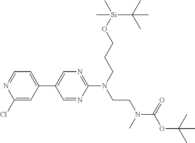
C1=NC(Cl)=CC(C2=CN=C(N(CCN(C(OC(C)(C)C)=O)C)CCCO[Si](C(C)(C)C)(C)C)N=C2)=C1
